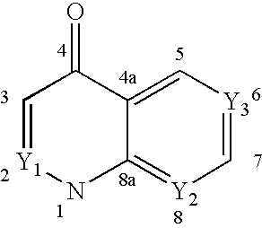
C1=[Y1]NC2=[Y2]C=[Y3]C=C2C1=O
